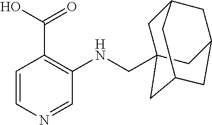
C(NC1=C(C(O)=O)C=CN=C1)C12CC3CC(CC(C1)C3)C2
